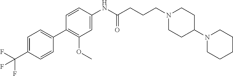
C1(C2=CC=C(C(F)(F)F)C=C2)=C(OC)C=C(NC(CCCN2CCC(N3CCCCC3)CC2)=O)C=C1
